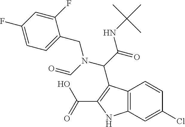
C(C(NC(C)(C)C)=O)(N(CC1=CC=C(F)C=C1F)C=O)C1=C(C(O)=O)NC2=C1C=CC(Cl)=C2
